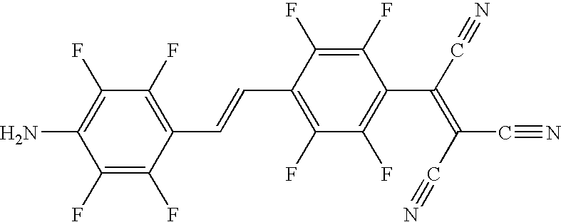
C1(F)=C(F)C(C=CC2=C(F)C(F)=C(C(C#N)=C(C#N)C#N)C(F)=C2F)=C(F)C(F)=C1N
